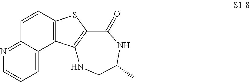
C1=C2C(=NC=C1)C=CC1=C2C2=C(S1)C(=O)NC(C)CN2
